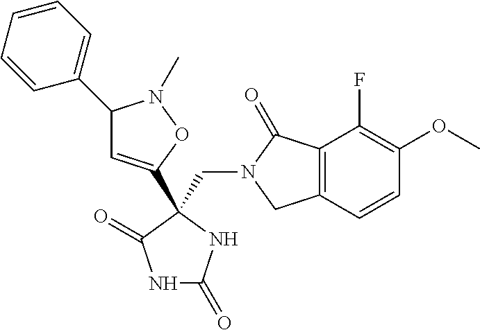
C(N1CC2=C(C1=O)C(F)=C(OC)C=C2)C1(C2=CC(C3=CC=CC=C3)N(C)O2)NC(=O)NC1=O
